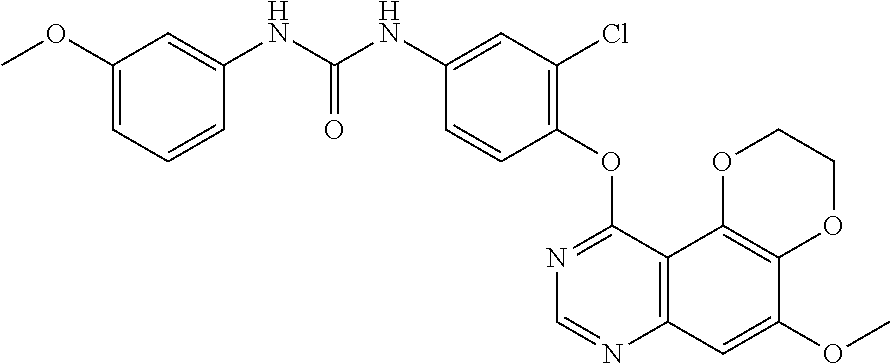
C12=C(C3=C(C=C1OC)N=CN=C3OC1=C(Cl)C=C(NC(NC3=CC(OC)=CC=C3)=O)C=C1)OCCO2
